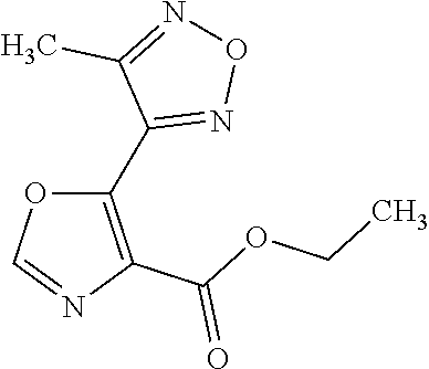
C1(C2=NON=C2C)=C(C(OCC)=O)N=CO1
